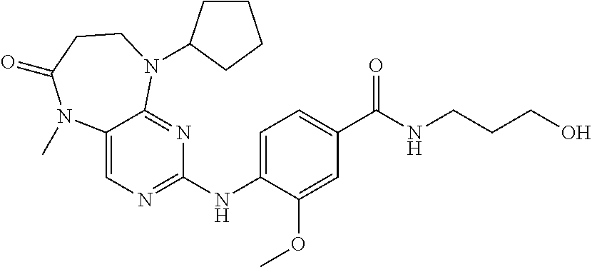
C1(NC2=NC=C3C(=N2)N(C2CCCC2)CCC(=O)N3C)=CC=C(C(NCCCO)=O)C=C1OC
